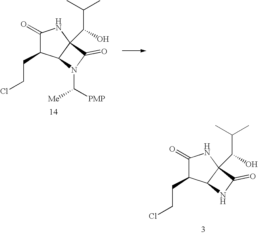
C1(=O)C(CCCl)C2C(C(C(C)C)O)(N1)C(=O)N2C([Me])[PMP].C1(=O)C(CCCl)C2C(C(C(C)C)O)(N1)C(=O)N2
